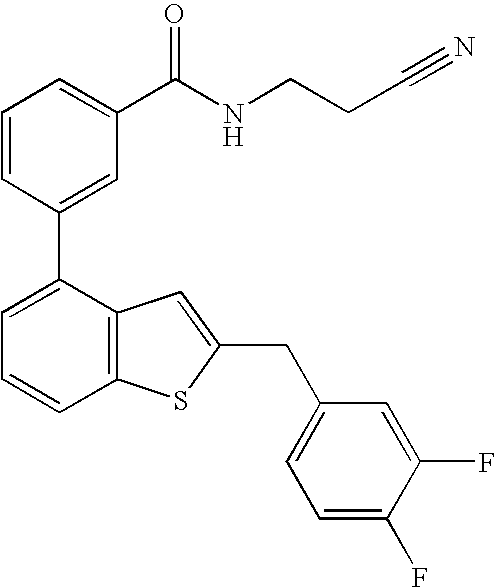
C1=CC(C2=CC=CC3=C2C=C(CC2=CC=C(F)C(F)=C2)S3)=CC(C(NCCC#N)=O)=C1
